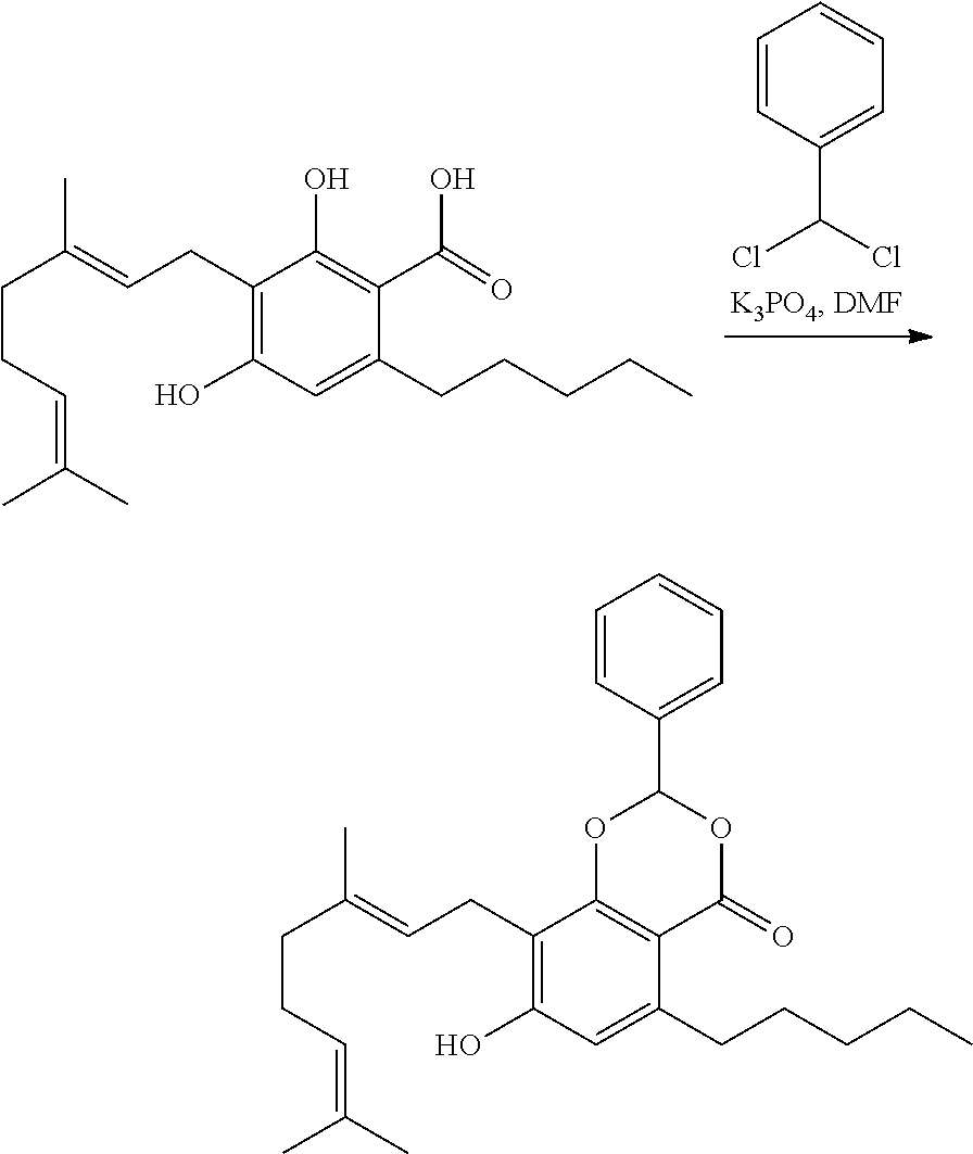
OC1=C(C(O)=O)C(CCCCC)=CC(O)=C1CC=C(C)CCC=C(C)C.C(Cl)(Cl)C1=CC=CC=C1.C1(C2OC3=C(C(=O)O2)C(CCCCC)=CC(O)=C3CC=C(C)CCC=C(C)C)=CC=CC=C1
